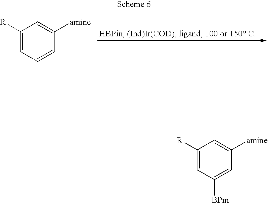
C1([R])=CC([BPin])=CC([amine])=C1.C1([R])=CC=CC([amine])=C1
